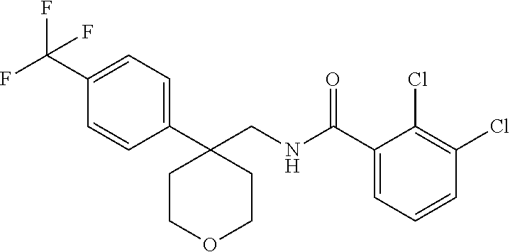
C1(C(F)(F)F)=CC=C(C2(CNC(C3=CC=CC(Cl)=C3Cl)=O)CCOCC2)C=C1
